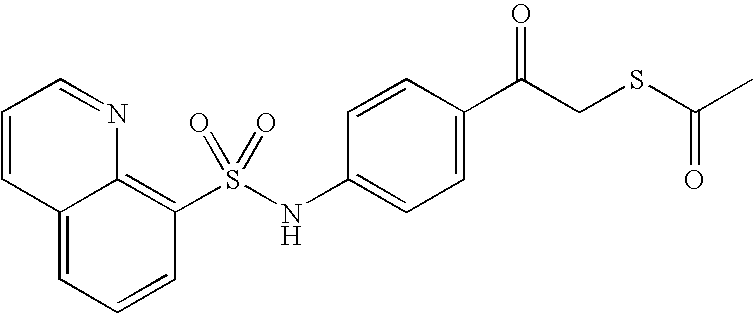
C12=CC=CC(S(NC3=CC=C(C(CSC(C)=O)=O)C=C3)(=O)=O)=C1N=CC=C2
